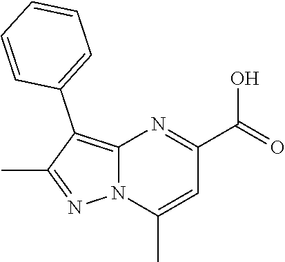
C12=C(C3=CC=CC=C3)C(C)=NN1C(C)=CC(C(=O)O)=N2
